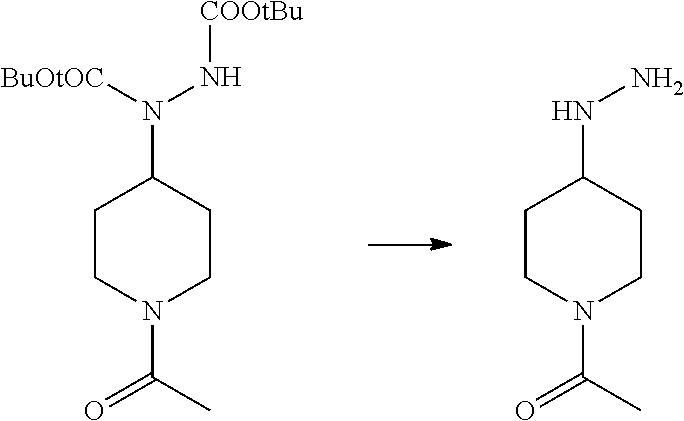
C1CN(C(=O)C)CCC1N(N[COOtBu])[BuOtOC].C1CN(C(=O)C)CCC1NN
